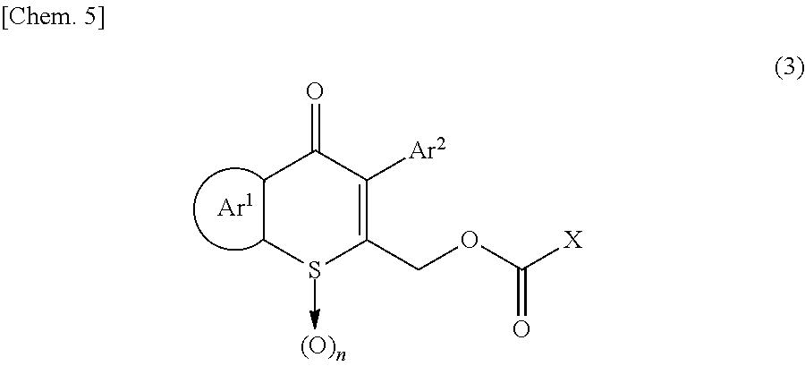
C1CSC(COC([X])=O)=C([Ar2])C1=O
